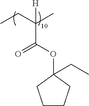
CCC(C)([H])C(OC1(CC)CCCC1)=O
